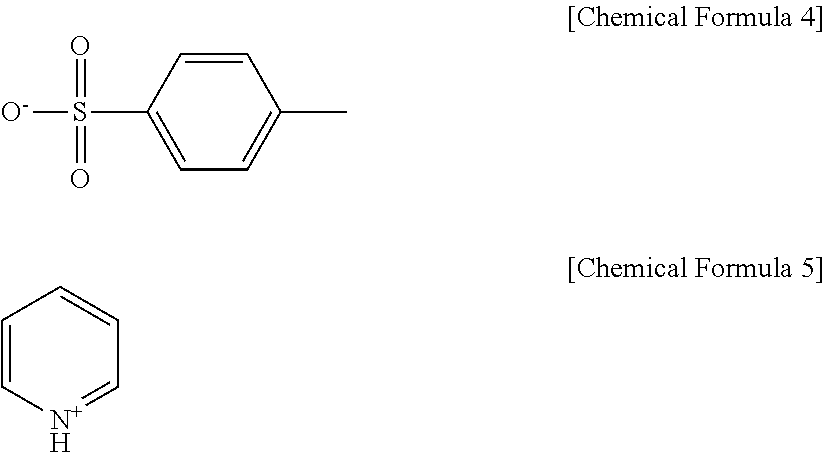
C1=CC(S([O-])(=O)=O)=CC=C1C.C1=C[N+H]=CC=C1
